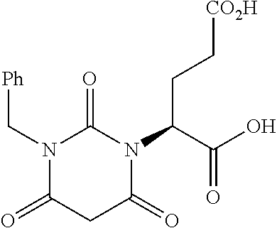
N1(C[Ph])C(=O)CC(=O)N(C(CC[CO2H])C(=O)O)C1=O
